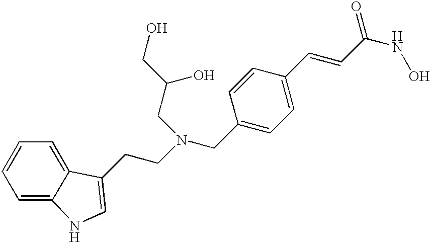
C1=CC=C2C(=C1)C(CCN(CC1=CC=C(C=CC(NO)=O)C=C1)CC(CO)O)=CN2
